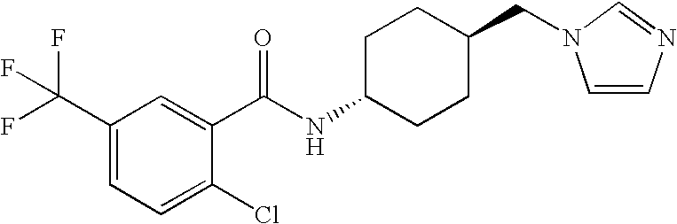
C1(C(F)(F)F)=CC=C(Cl)C(C(NC2CCC(CN3C=CN=C3)CC2)=O)=C1
